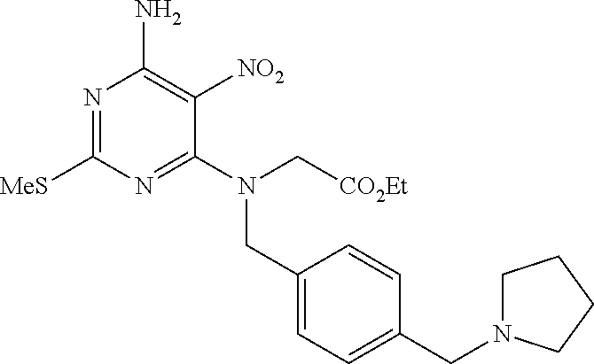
N1=C([MeS])N=C(N(C[CO2Et])CC2=CC=C(CN3CCCC3)C=C2)C([NO2])=C1N
